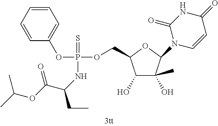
C1=CC=CC=C1OP(OCC1C(O)C(O)(C)C(N2C=CC(=O)NC2=O)O1)(=S)NC(CC)C(OC(C)C)=O
